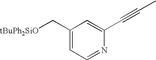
N1=CC=C(C[tBuPh2SiO])C=C1C#CC
